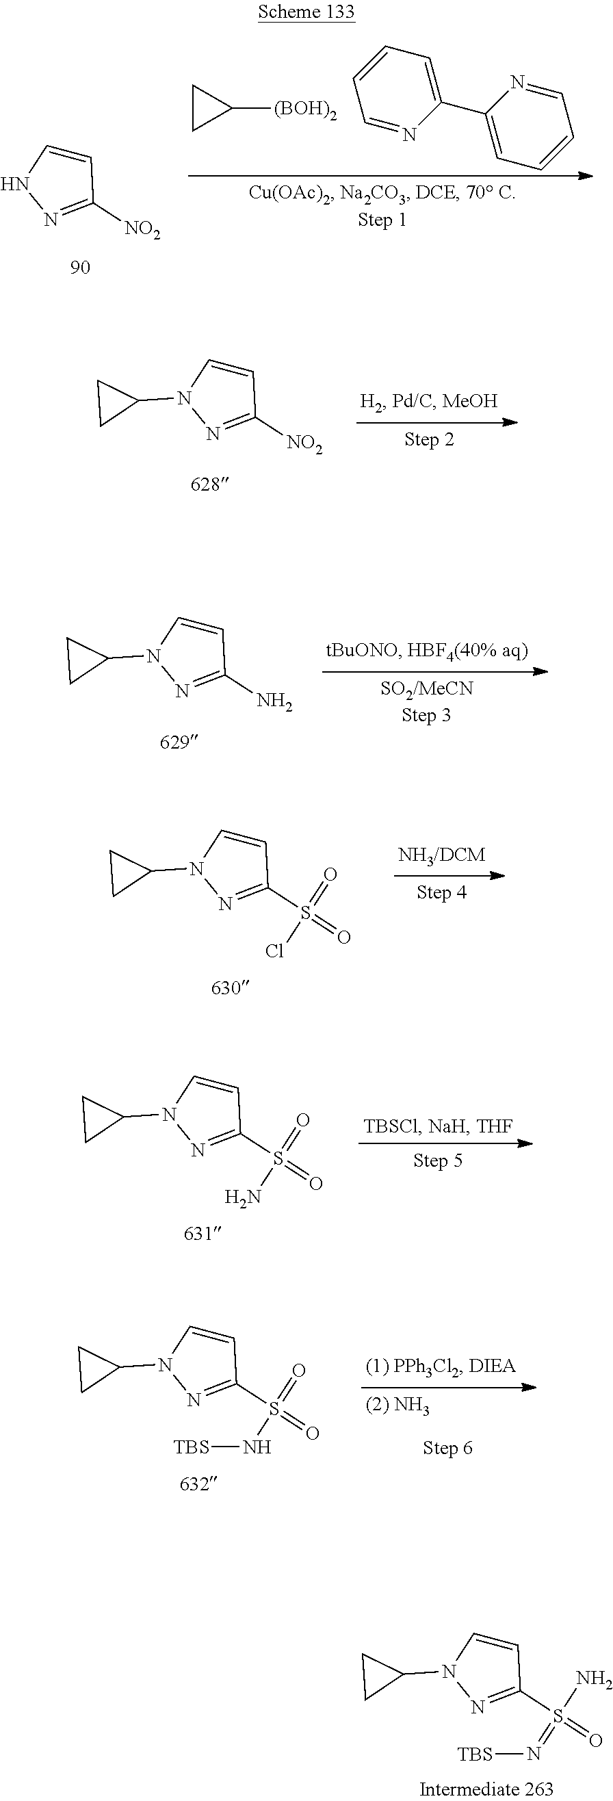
C1=CNN=C1[NO2].C1CC1[(BOH)2].C1=C(C2=CC=CC=N2)N=CC=C1.C1=CN(C2CC2)N=C1[NO2].C1=CN(C2CC2)N=C1N.C1=CN(C2CC2)N=C1S(=O)(=O)Cl.C1=CN(C2CC2)N=C1S(=O)(=O)N.C1=CN(C2CC2)N=C1S(=O)(N)=N[TBS].C1=CN(C2CC2)N=C1S(=O)(=O)N[TBS]
